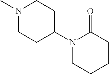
N1(C)CCC(N2CCCCC2=O)CC1
